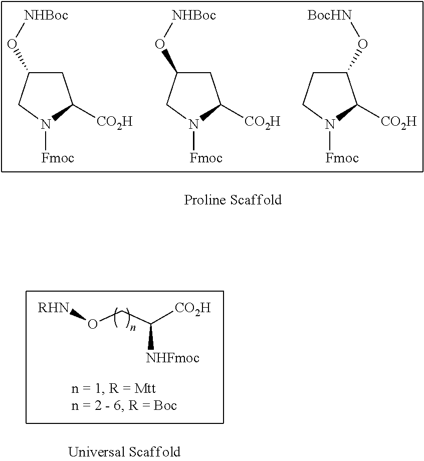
C1C(O[NHBoc])CN([Fmoc])C1[CO2H].C1C(O[NHBoc])CN([Fmoc])C1[CO2H].C1(O[BocHN])CCN([Fmoc])C1[CO2H].[RHN]OCC([CO2H])[NHFmoc]
